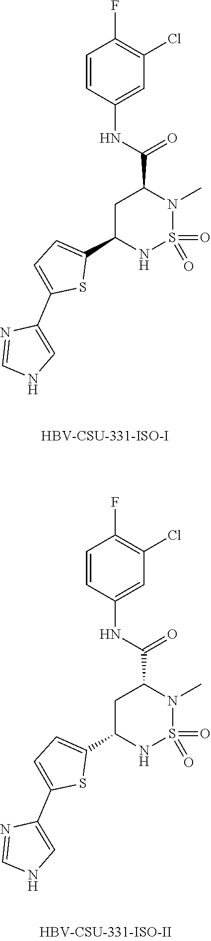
C1=CC(NC(=O)C2CC(C3=CC=C(C4=CNC=N4)S3)NS(=O)(=O)N2C)=CC(Cl)=C1F.C1=CC(NC(=O)C2CC(C3=CC=C(C4=CNC=N4)S3)NS(=O)(=O)N2C)=CC(Cl)=C1F
